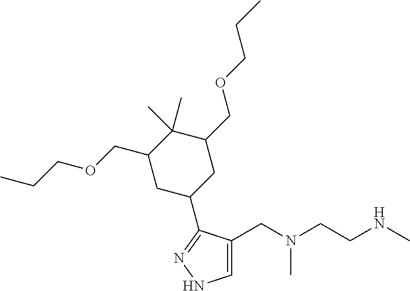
C1=C(CN(CCNC)C)C(C2CC(COCCC)C(C)(C)C(COCCC)C2)=NN1
